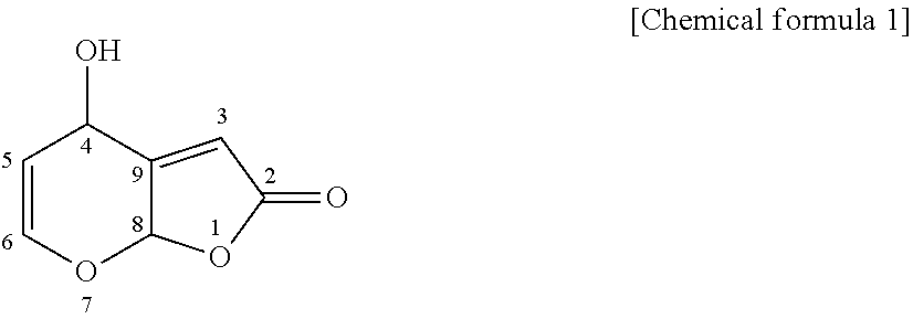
C1=COC2C(=CC(=O)O2)C1O
